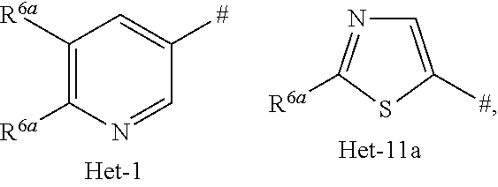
C1=C([#])SC([R6a])=N1.C1([R6a])=C([R6a])C=C([#])C=N1
